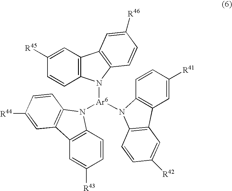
C1=CC([R41])=CC2=C1N([Ar6](N1C3=C(C=C([R43])C=C3)C3=C1C=CC([R44])=C3)N1C3=C(C=C([R45])C=C3)C3=C1C=CC([R46])=C3)C1=C2C=C([R42])C=C1
